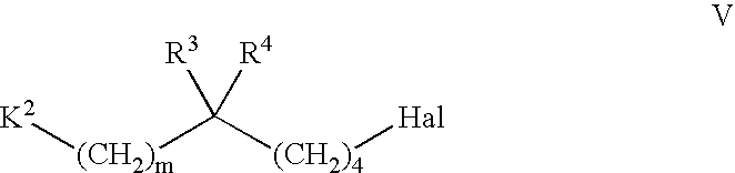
[K2][(CH2)m]C([(CH2)4][Hal])([R3])[R4]
